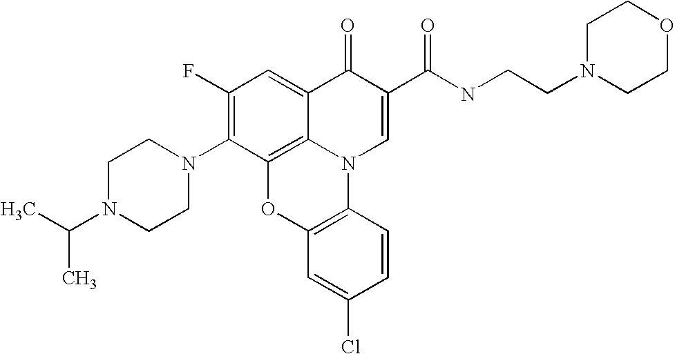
C1(F)=C(N2CCN(C(C)C)CC2)C2=C3C(=C1)C(=O)C(C(NCCN1CCOCC1)=O)=CN3C1=C(O2)C=C(Cl)C=C1
